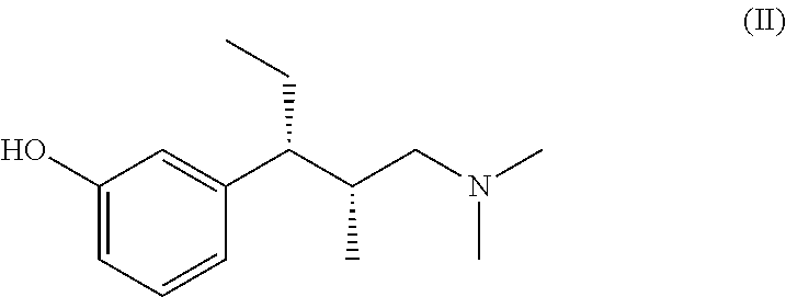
C1(O)=CC=CC(C(C(CN(C)C)C)CC)=C1
